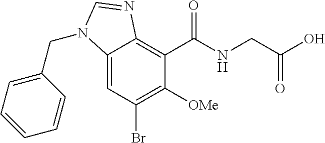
C12=CC(Br)=C([OMe])C(C(NCC(O)=O)=O)=C1N=CN2CC1=CC=CC=C1
